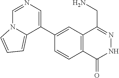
C1(C2=CN=CN3C2=CC=C3)=CC2=C(C=C1)C(=O)NN=C2CN
